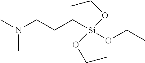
CN(CCC[Si](OCC)(OCC)OCC)C
